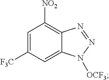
C1=C([F3C])C=C2C(=C1[NO2])N=NN2[OCF3]
